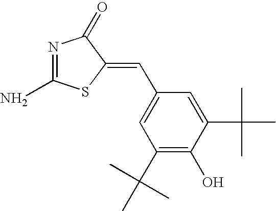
N1=C(N)SC(=CC2=CC(C(C)(C)C)=C(O)C(C(C)(C)C)=C2)C1=O
